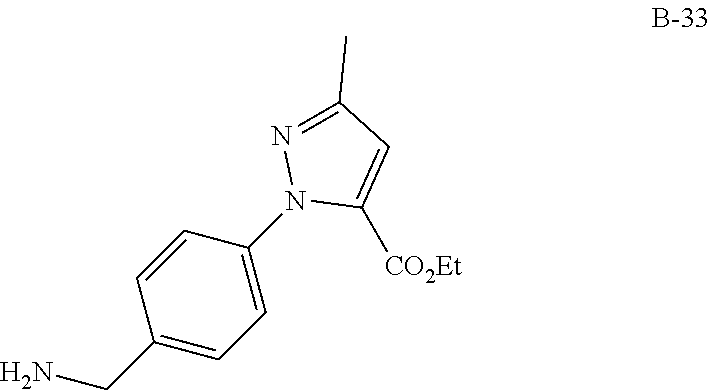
C1(CN)=CC=C(N2C([CO2Et])=CC(C)=N2)C=C1
